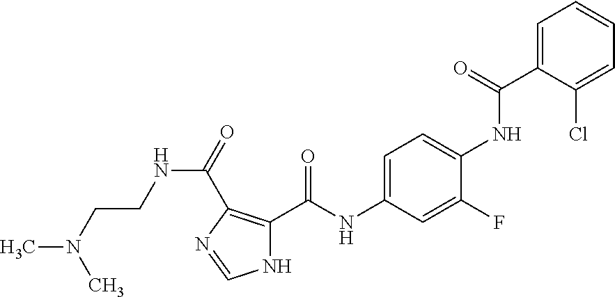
C1=C(C(=O)NC2=CC=C(NC(=O)C3=C(C(=O)NCCN(C)C)N=CN3)C=C2F)C(Cl)=CC=C1
